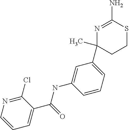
C1(Cl)=NC=CC=C1C(NC1=CC(C2(C)CCSC(N)=N2)=CC=C1)=O
